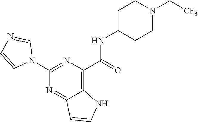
C1(NC(C2=C3C(=NC(N4C=NC=C4)=N2)C=CN3)=O)CCN(C[CF3])CC1
